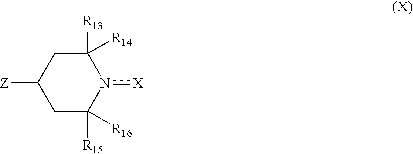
C1C([R16])([R15])n([X])C([R13])([R14])CC1[Z]
